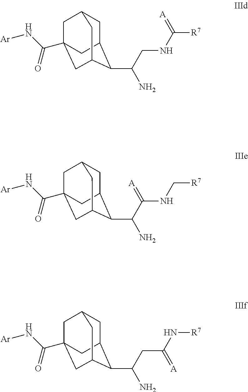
C1C2C(C(CNC([R7])=[A])N)C3CC(C(N[Ar])=O)(CC1C3)C2.C1C2C(C(C(NC[R7])=[A])N)C3CC(C(N[Ar])=O)(CC1C3)C2.C1C2C(C(CC(N[R7])=[A])N)C3CC(C(N[Ar])=O)(CC1C3)C2
